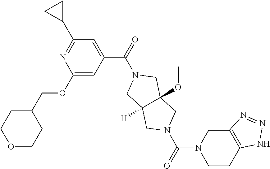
C1(OCC2CCOCC2)=CC(C(=O)N2CC3([H])C(OC)(C2)CN(C(=O)N2CCC4=C(C2)N=NN4)C3)=CC(C2CC2)=N1
